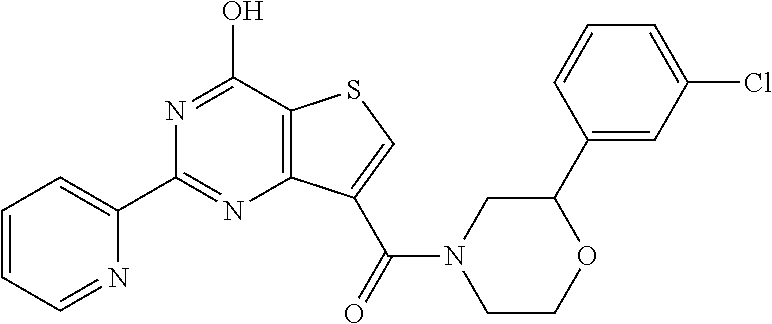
C1=CC=NC(C2=NC3=C(C(O)=N2)SC=C3C(=O)N2CCOC(C3=CC(Cl)=CC=C3)C2)=C1
